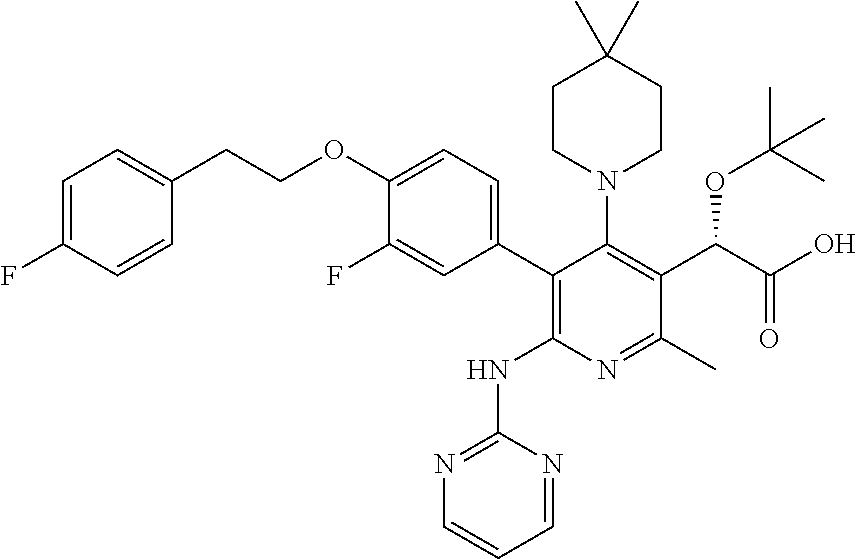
C1=C(F)C=CC(CCOC2=CC=C(C3=C(NC4=NC=CC=N4)N=C(C)C(C(C(O)=O)OC(C)(C)C)=C3N3CCC(C)(C)CC3)C=C2F)=C1
